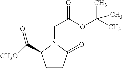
C(CN1C(C([CH3O])=O)CCC1=O)(OC(C)(C)C)=O
